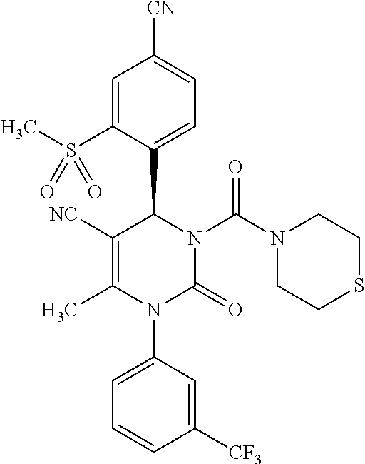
C1=C(S(C)(=O)=O)C(C2N(C(N3CCSCC3)=O)C(=O)N(C3=CC=CC([CF3])=C3)C(C)=C2[NC])=CC=C1[CN]
